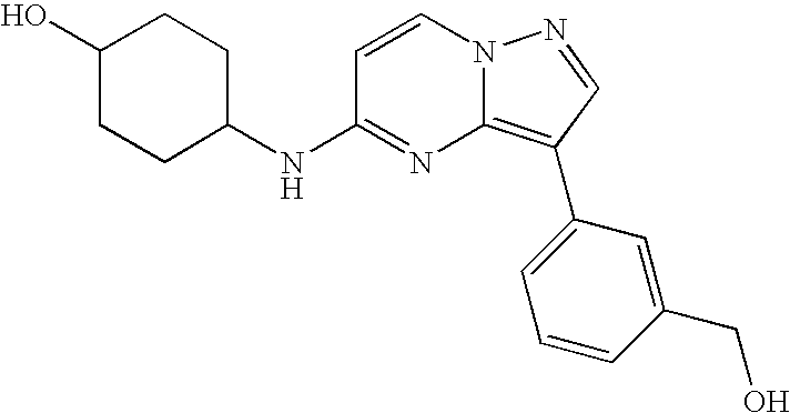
C1(O)CCC(NC2=NC3=C(C4=CC=CC(CO)=C4)C=NN3C=C2)CC1
